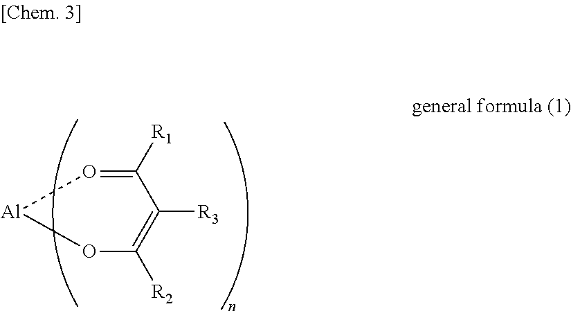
C1([R1])=O[Al]OC([R2])=C1[R3]
